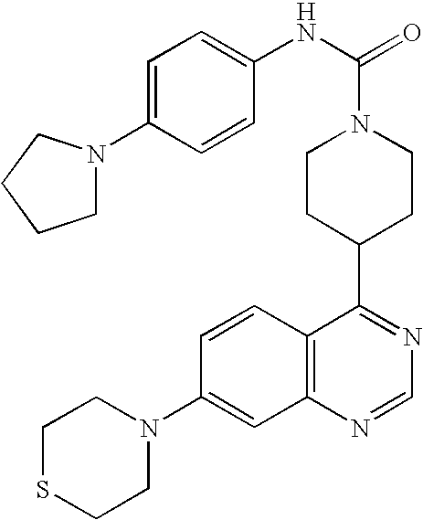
C1=CC2=C(C=C1N1CCSCC1)N=CN=C2C1CCN(C(NC2=CC=C(N3CCCC3)C=C2)=O)CC1
